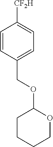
C1=CC(COC2CCCCO2)=CC=C1[CF2H]
